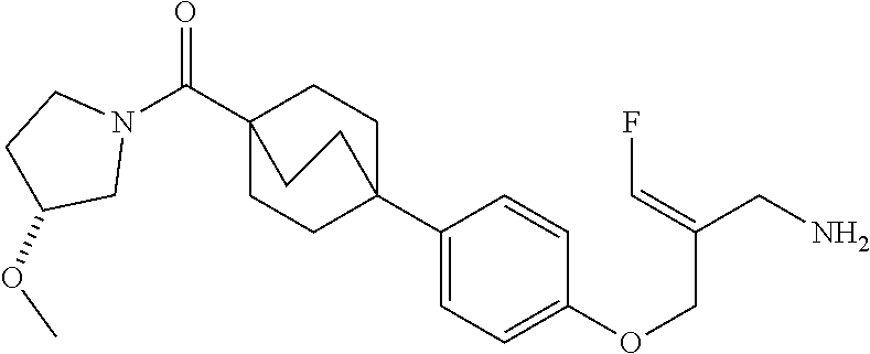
C1(C23CCC(C(N4CCC(OC)C4)=O)(CC2)CC3)=CC=C(OCC(CN)=CF)C=C1
